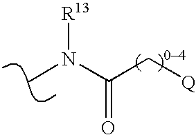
CN(C(C[Q])=O)[R13]
